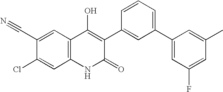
C12=C(NC(=O)C(C3=CC(C4=CC(F)=CC(C)=C4)=CC=C3)=C1O)C=C(Cl)C(C#N)=C2
